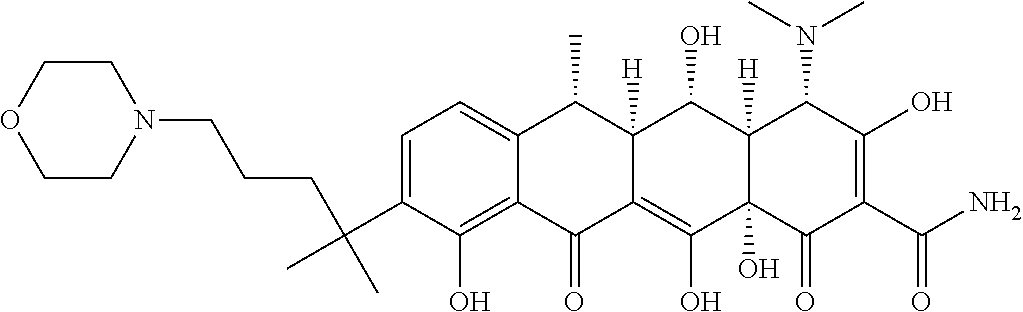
C1=C(C(CCCN2CCOCC2)(C)C)C(O)=C2C(=C1)C(C)C1([H])C(=C(O)C3(O)C([H])(C1O)C(N(C)C)C(O)=C(C(N)=O)C3=O)C2=O
